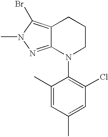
C12=C(Br)N(C)N=C1N(C1=C(Cl)C=C(C)C=C1C)CCC2
